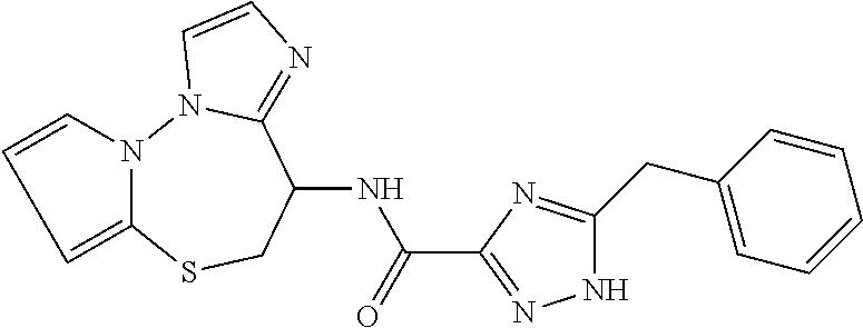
C1=CN2C(=C1)SCC(NC(=O)C1=NNC(CC3=CC=CC=C3)=N1)C1=NC=CN21
